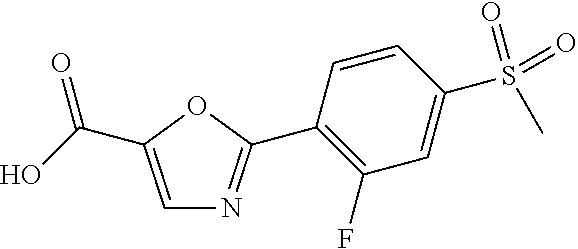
C1=C(C(O)=O)OC(C2=C(F)C=C(S(=O)(=O)C)C=C2)=N1
